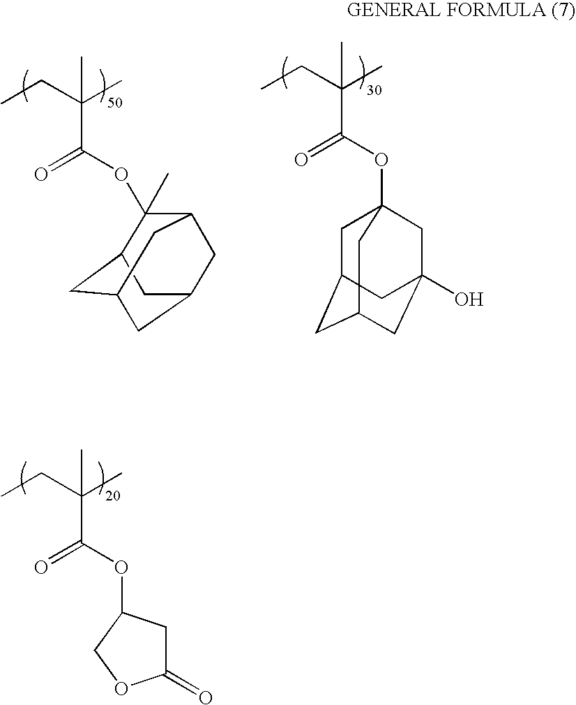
C(C(=O)OC1(C)C2CC3CC(CC1C3)C2)(C)(CC)C.C(C(=O)OC12CC3CC(CC(O)(C1)C3)C2)(C)(CC)C.C(C(=O)OC1CC(=O)OC1)(C)(CC)C
